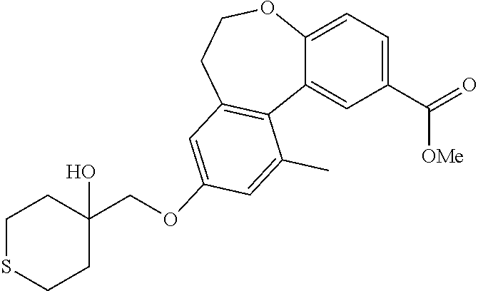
C1(C([OMe])=O)=CC=C2C(=C1)C1=C(CCO2)C=C(OCC2(O)CCSCC2)C=C1C
